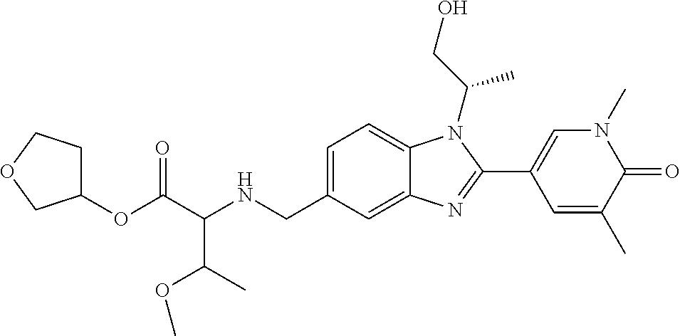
C(C(NCC1=CC=C2C(=C1)N=C(C1=CN(C)C(=O)C(C)=C1)N2C(CO)C)C(C)OC)(=O)OC1CCOC1
